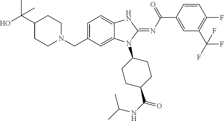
C1=C(CN2CCC(C(O)(C)C)CC2)C=C2C(=C1)NC(=NC(C1=CC(C(F)(F)F)=C(F)C=C1)=O)N2C1CCC(C(NC(C)C)=O)CC1
